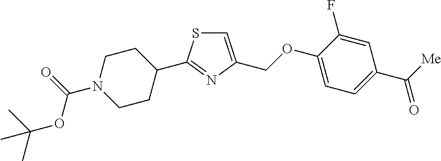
C1=C(COC2=CC=C(C(=O)[Me])C=C2F)N=C(C2CCN(C(=O)OC(C)(C)C)CC2)S1
